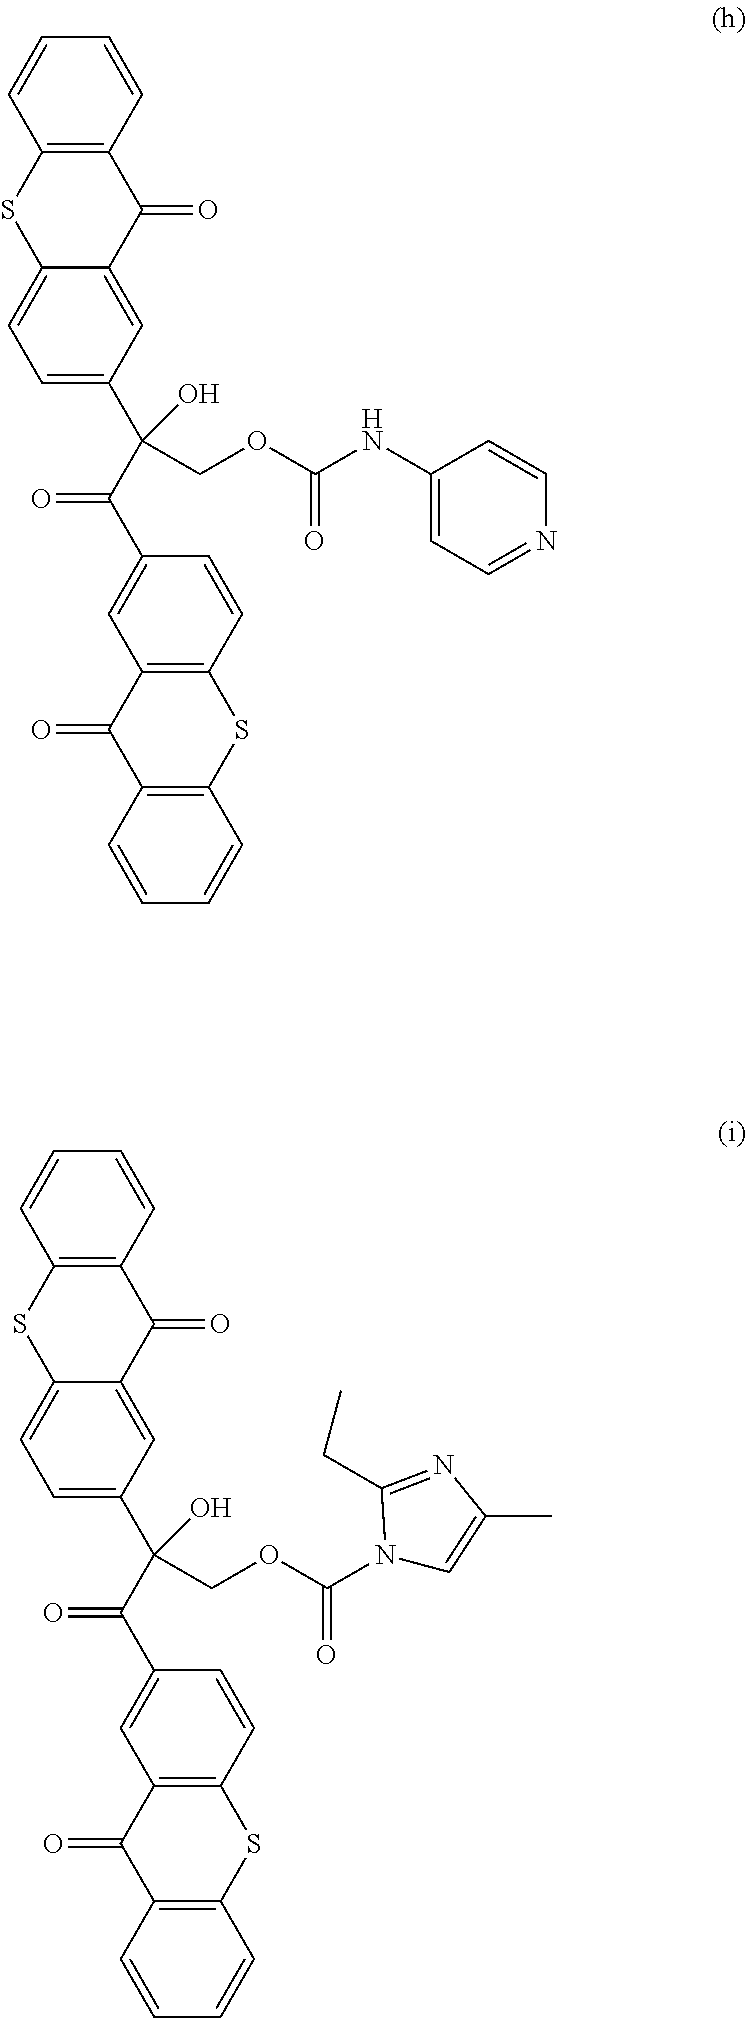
C1=CC2=C(C=C1)C(=O)C1=CC(C(C(C3=CC4=C(C=C3)SC3=C(C=CC=C3)C4=O)=O)(O)COC(NC3=CC=NC=C3)=O)=CC=C1S2.C1=CC2=C(C=C1)C(=O)C1=CC(C(C(C3=CC4=C(C=C3)SC3=C(C=CC=C3)C4=O)=O)(O)COC(N3C=C(C)N=C3CC)=O)=CC=C1S2
